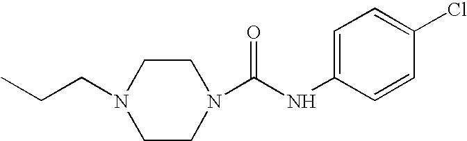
C1CN(C(NC2=CC=C(Cl)C=C2)=O)CCN1CCC
